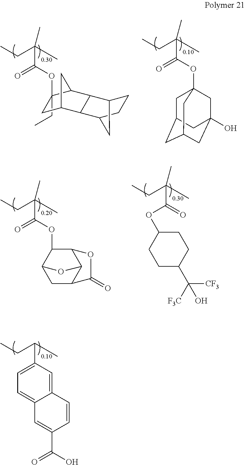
C1(CC)(OC(C(CC)(C)C)=O)CC2CC1C1C3CCC(C21)C3.CCC(C)(C)C(OC12CC3CC(CC(O)(C1)C3)C2)=O.CCC(C)(C)C(OC1C2CC3C(C1OC3=O)O2)=O.CCC(C)(C)C(=O)OC1CCC(C([F3C])([CF3])O)CC1.CCC(C)C1=CC=C2C(=C1)C=CC(C(O)=O)=C2
